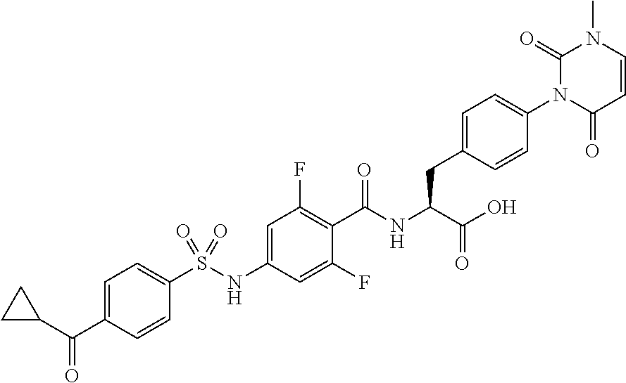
C1=CC(=O)N(C2=CC=C(CC(C(=O)O)NC(=O)C3=C(F)C=C(NS(C4=CC=C(C(=O)C5CC5)C=C4)(=O)=O)C=C3F)C=C2)C(=O)N1C
